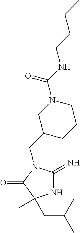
C1(CN2C(=N)NC(C)(CC(C)C)C2=O)CCCN(C(NCCCC)=O)C1
